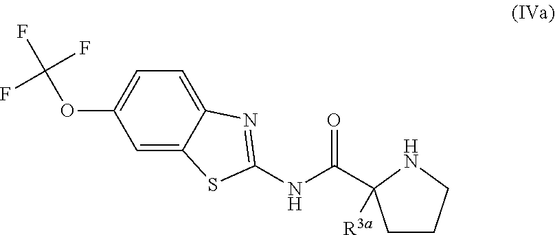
C1=C2C(=CC(OC(F)(F)F)=C1)SC(NC(=O)C1([R3a])CCCN1)=N2
